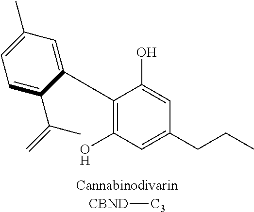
C1(C2=CC(C)=CC=C2C(=C)C)=C(O)C=C(CCC)C=C1O.[CBND][C3]
